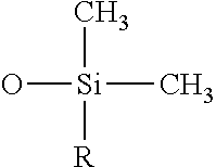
O[Si](C)(C)[R]
